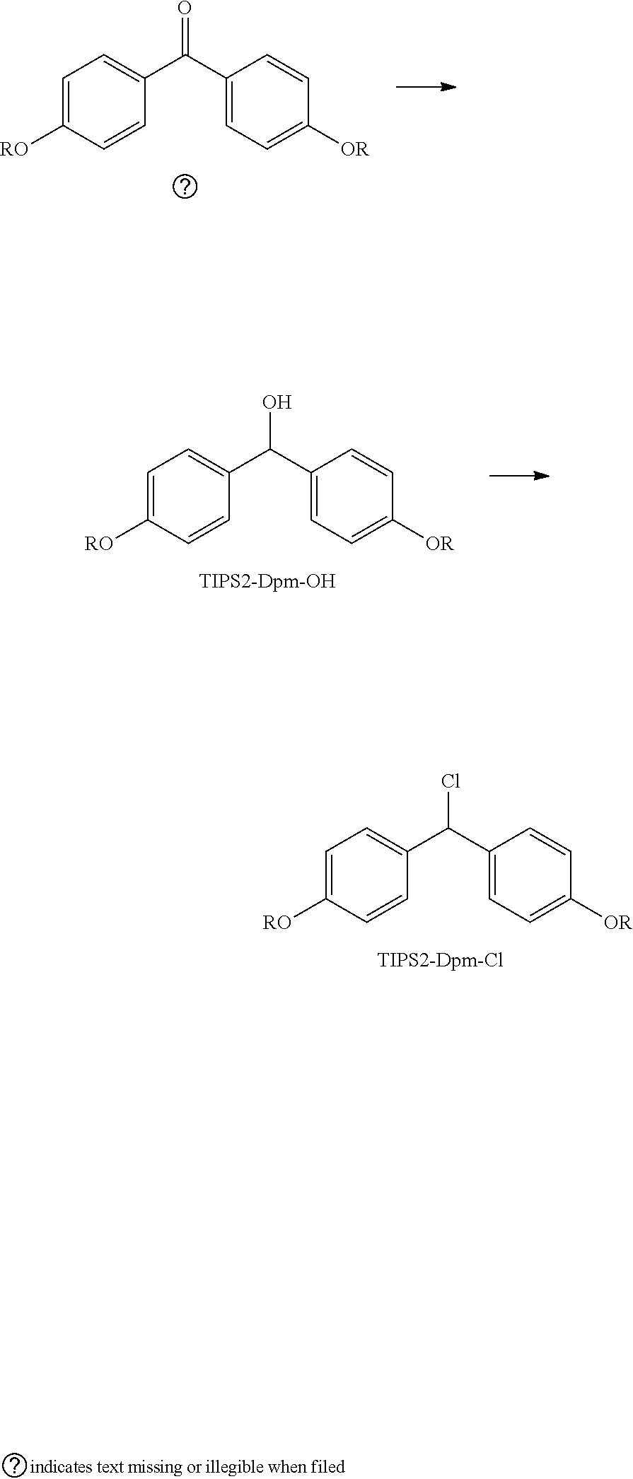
C1=C([RO])C=CC(C(C2=CC=C([OR])C=C2)Cl)=C1.C1=C([RO])C=CC(C(C2=CC=C([OR])C=C2)=O)=C1.C1=C([RO])C=CC(C(C2=CC=C([OR])C=C2)O)=C1
